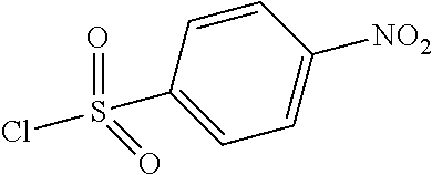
C1=C(S(Cl)(=O)=O)C=CC([NO2])=C1
